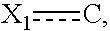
[X1]c
